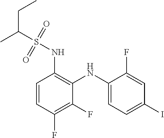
C1=CC(F)=C(F)C(NC2=CC=C(I)C=C2F)=C1NS(C(C)CC)(=O)=O
